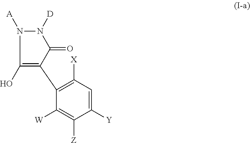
C1(O)=C(C2=C([X])C=C([Y])C([Z])=C2[W])C(=O)N([D])N1[A]
